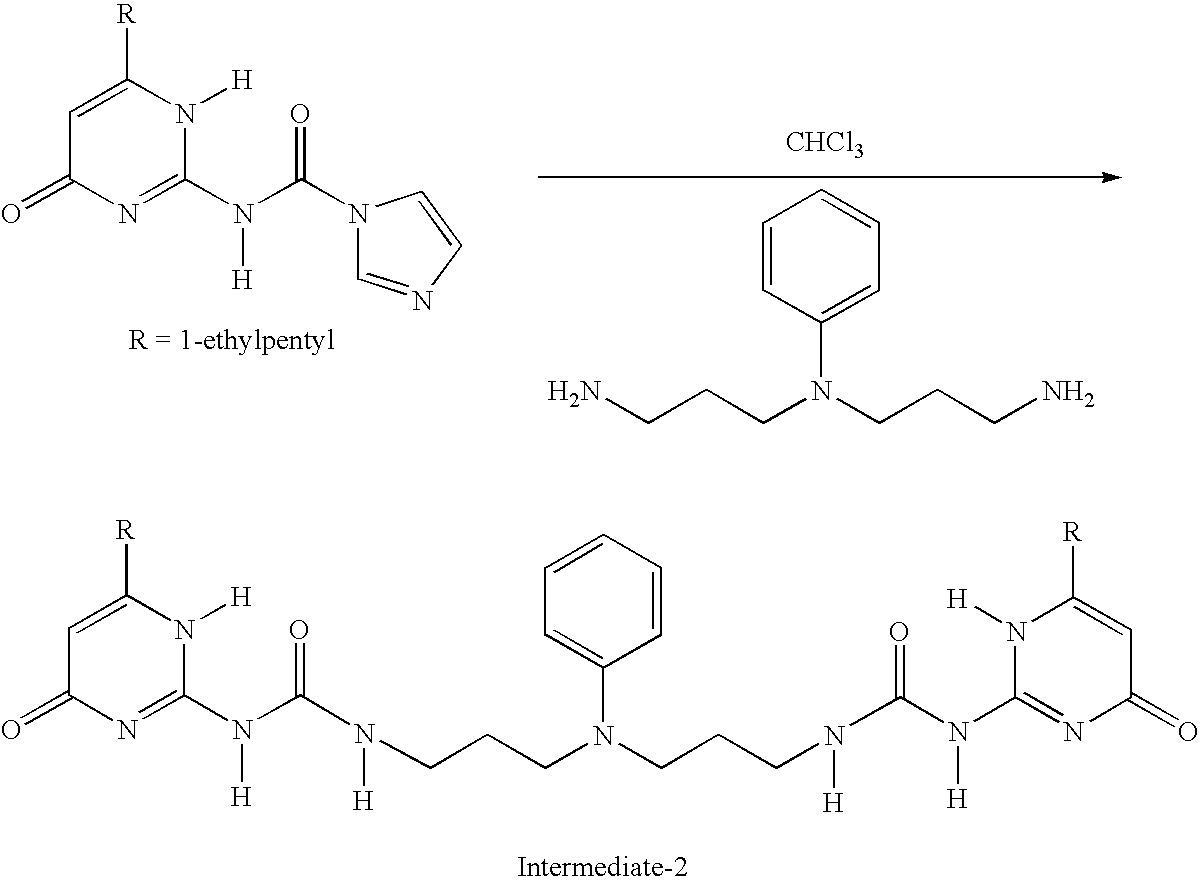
C1=C([R])N([H])C(N([H])C(=O)N2C=NC=C2)=NC1=O.[CHCl3].C1=CC(N(CCCN)CCCN)=CC=C1.C1=CC=CC(N(CCCN(C(N([H])C2=NC(=O)C=C([R])N2[H])=O)[H])CCCN(C(N([H])C2=NC(=O)C=C([R])N2[H])=O)[H])=C1
